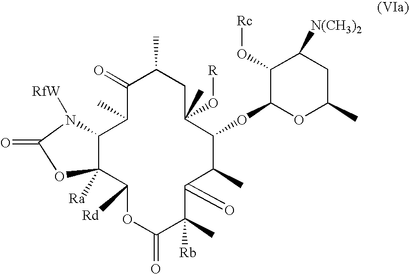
C12C([Ra])(C([Rd])OC(=O)C(C)([Rb])C(=O)C(C)C(OC3C(O[Rc])C([N(CH3)2])CC(C)O3)C(O[R])(C)CC(C)C(=O)C1C)OC(=O)N2[RfW]
